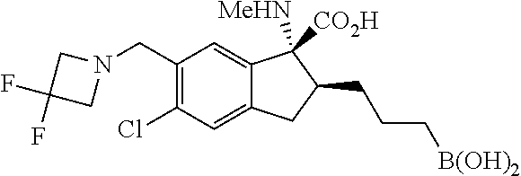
C1(CN2CC(F)(F)C2)=C(Cl)C=C2C(=C1)C([MeHN])([CO2H])C(CCC[B(OH)2])C2
